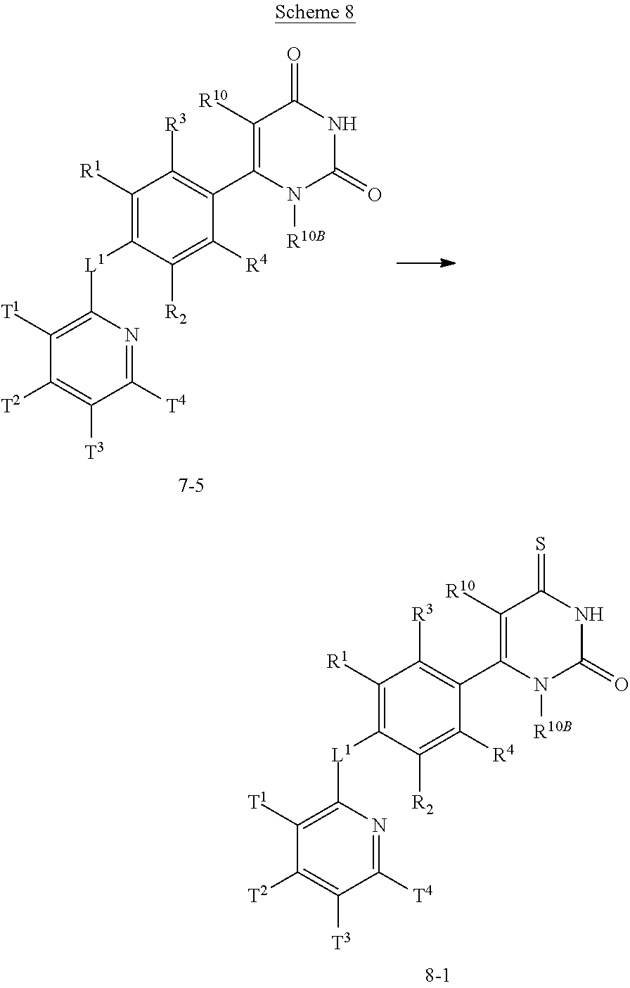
C1([R4])=C([R2])C([L1]C2=C([T1])C([T2])=C([T3])C([T4])=N2)=C([R1])C([R3])=C1C1=C([R10])C(=O)NC(=O)N1[R10B].C1([R4])=C([R2])C([L1]C2=C([T1])C([T2])=C([T3])C([T4])=N2)=C([R1])C([R3])=C1C1=C([R10])C(=S)NC(=O)N1[R10B]
